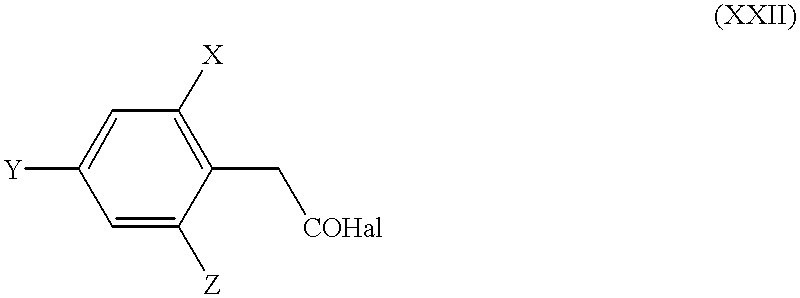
C1=C([Z])C(C[COHal])=C([X])C=C1[Y]
